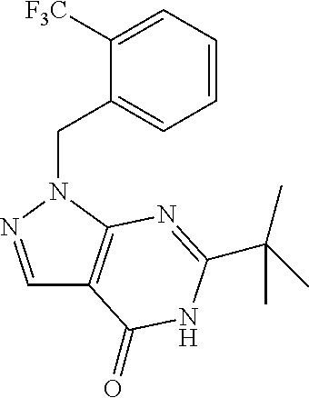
C1=CC=C([F3C])C(CN2C3=C(C=N2)C(=O)NC(C(C)(C)C)=N3)=C1
